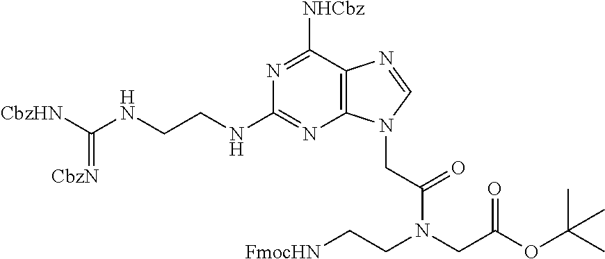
[CbzHN]C(NCCNC1=NC2=C(C([NHCbz])=N1)N=CN2CC(N(CC[FmocHN])CC(OC(C)(C)C)=O)=O)=[CbzN]
